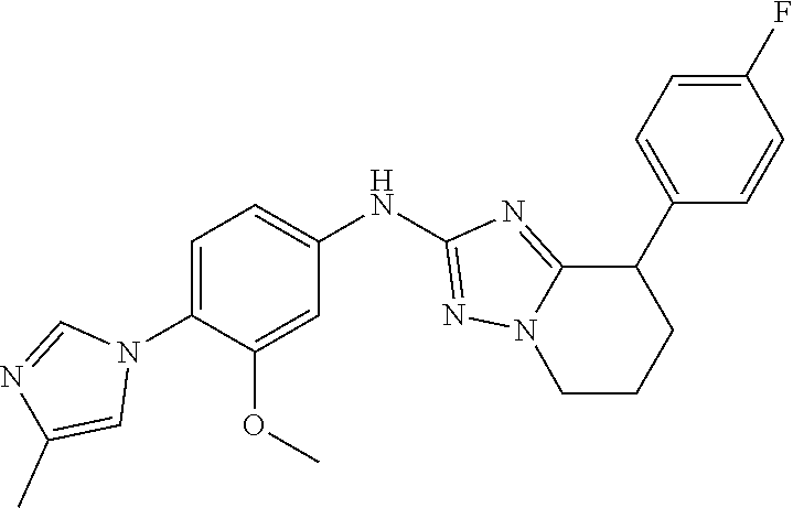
C1=C(N2C=NC(C)=C2)C(OC)=CC(NC2=NN3C(=N2)C(C2=CC=C(F)C=C2)CCC3)=C1
